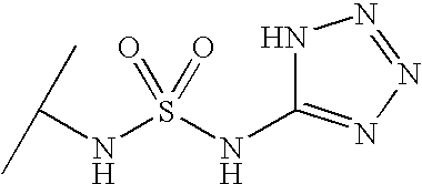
C(NS(=O)(NC1=NN=NN1)=O)(C)C
